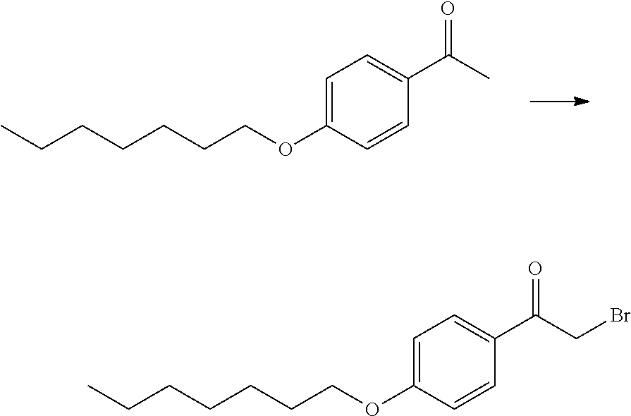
CCCCCCCOC1=CC=C(C(C)=O)C=C1.CCCCCCCOC1=CC=C(C(CBr)=O)C=C1
